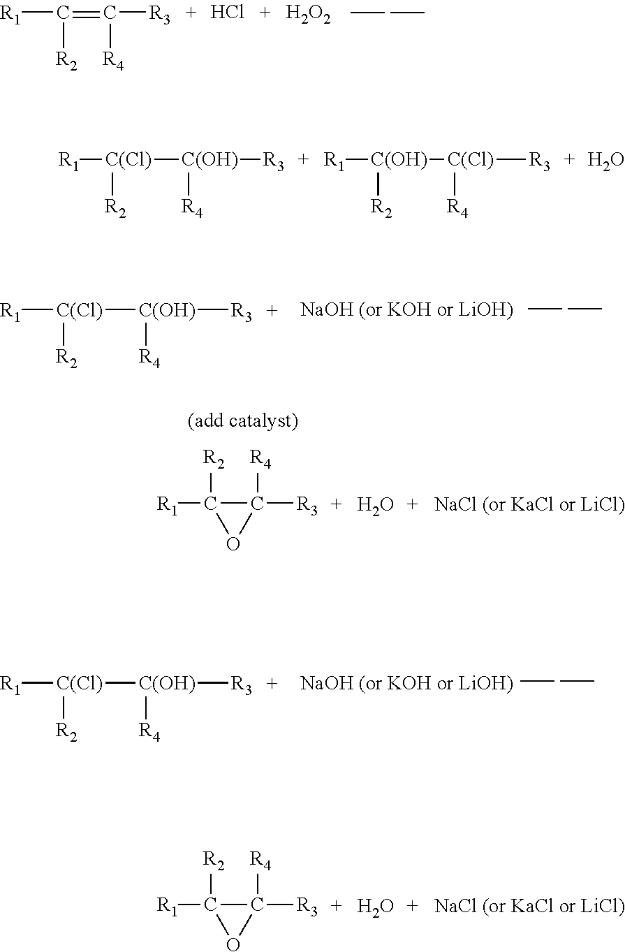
[R1]C(=C([R3])[R4])[R2].Cl.[H2O2].[R1][C(OH)]([R2])[C(Cl)]([R4])[R3].O.[R1][C(Cl)]([R2])[C(OH)]([R4])[R3].[R1][C(Cl)]([R2])[C(OH)]([R3])[R4].[NaOH (or KOH or LiOH)].O.[NaCl (or KaCl or LiCl)].C1([R2])([R1])C([R4])([R3])O1.[R1][C(Cl)]([R2])[C(OH)]([R3])[R4].[NaOH (or KOH or LiOH)].O.[NaCl (or KaCl or LiCl)].C1([R2])([R1])C([R4])([R3])O1
